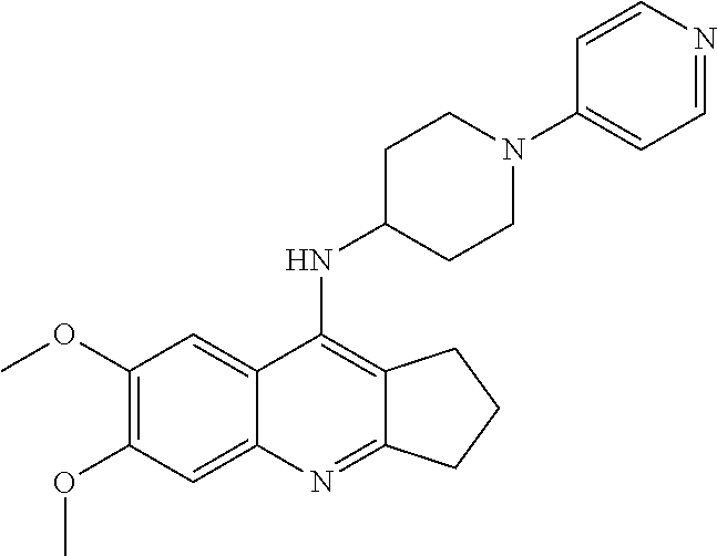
C1(OC)=C(OC)C=C2C(=C1)C(NC1CCN(C3=CC=NC=C3)CC1)=C1C(=N2)CCC1
